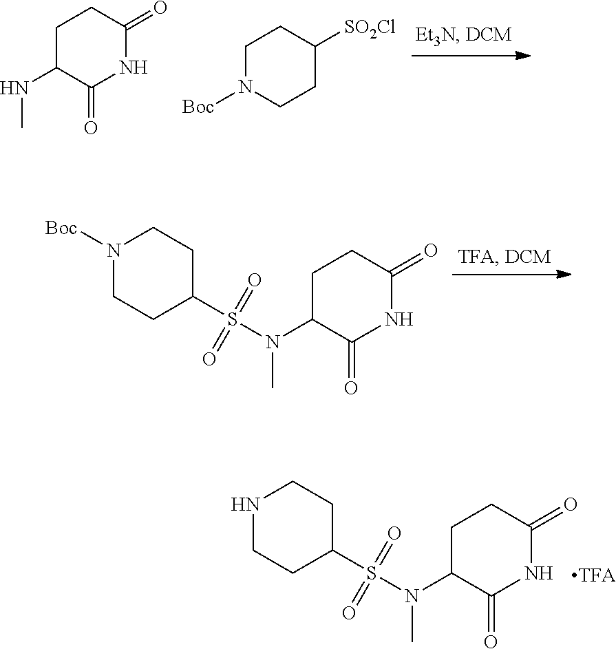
C1N([Boc])CCC([SO2Cl])C1.C1C(NC)C(=O)NC(=O)C1.S(N(C1C(=O)NC(=O)CC1)C)(C1CCN([Boc])CC1)(=O)=O.S(N(C1C(=O)NC(=O)CC1)C)(C1CCNCC1)(=O)=O
